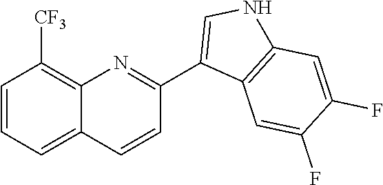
C1=CC=C2C(=C1[CF3])N=C(C1=CNC3=C1C=C(F)C(F)=C3)C=C2
